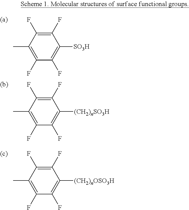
C1(F)=C(F)C(C)=C(F)C(F)=C1[SO3H].C1(F)=C(F)C(C)=C(F)C(F)=C1[(CH2)nSO3H].C1(F)=C(F)C(C)=C(F)C(F)=C1[(CH2)nOSO3H]
